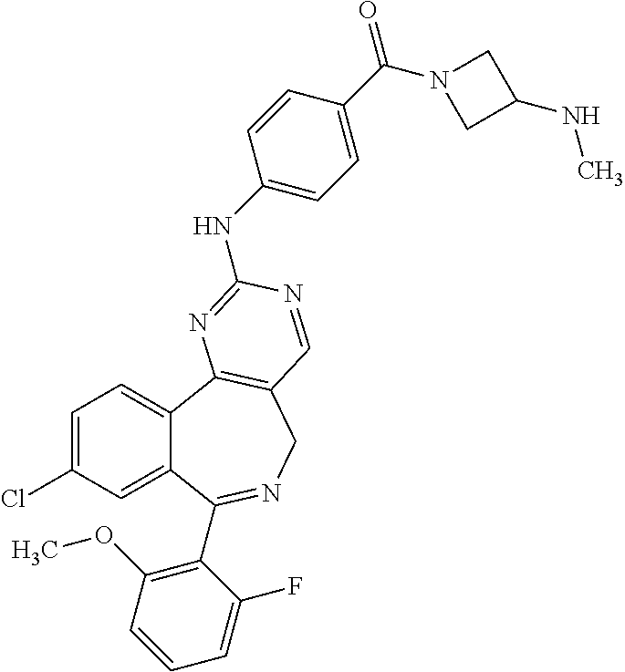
C1=C(Cl)C=C2C(=C1)C1=C(CN=C2C2=C(OC)C=CC=C2F)C=NC(NC2=CC=C(C(=O)N3CC(NC)C3)C=C2)=N1
